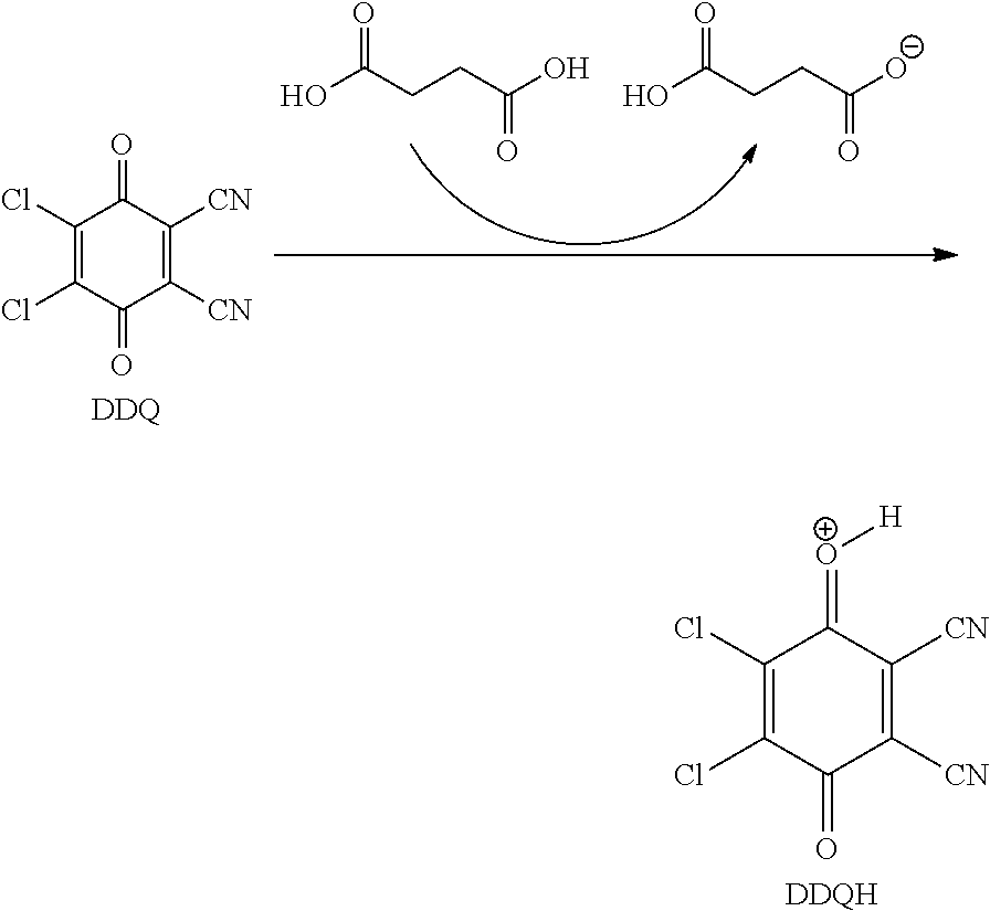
C1(Cl)=C(Cl)C(=O)C([CN])=C([CN])C1=[O+][H].[DDQH].OC(CCC(O)=O)=O.OC(CCC([O-])=O)=O.C1(Cl)=C(Cl)C(=O)C([CN])=C([CN])C1=O.[DDQ]
